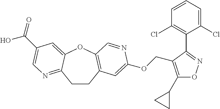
C1CC2=C(OC3=CC(C(O)=O)=CN=C13)C=NC(OCC1=C(C3CC3)ON=C1C1=C(Cl)C=CC=C1Cl)=C2
